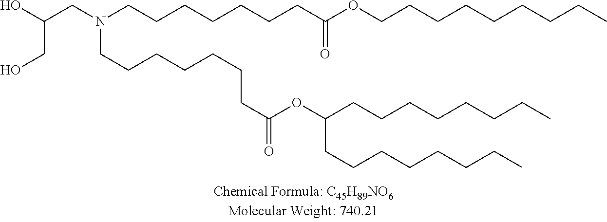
OC(CN(CCCCCCCC(OCCCCCCCCC)=O)CCCCCCCC(OC(CCCCCCCC)CCCCCCCC)=O)CO
